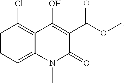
C1=CC=C2C(=C1Cl)C(O)=C(C(=O)OC)C(=O)N2C
